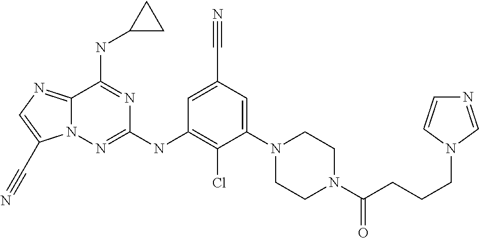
C1=C(C#N)C=C(N2CCN(C(CCCN3C=CN=C3)=O)CC2)C(Cl)=C1NC1=NN2C(=NC=C2C#N)C(NC2CC2)=N1
